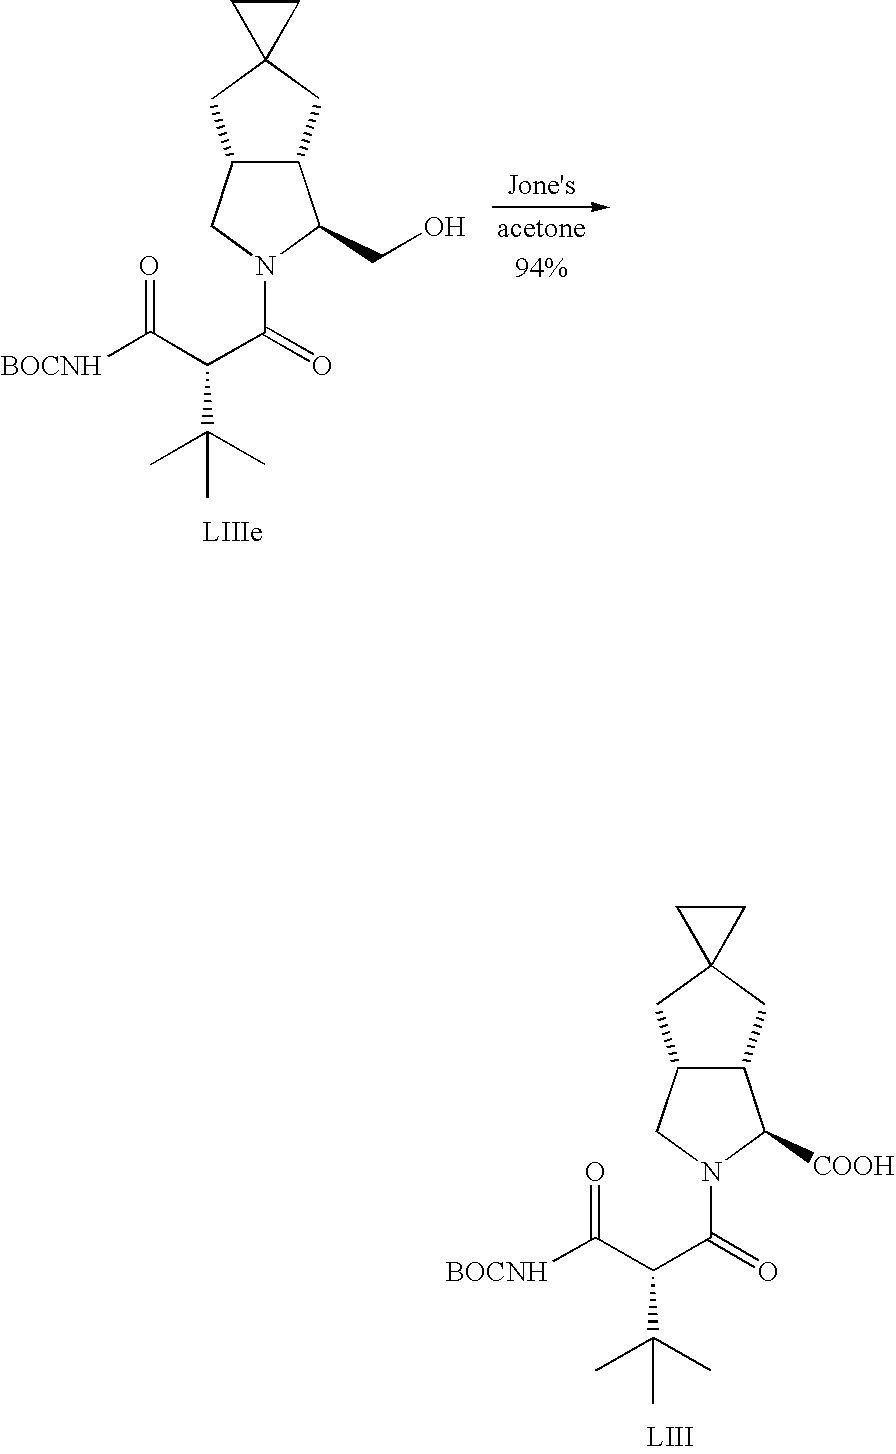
C12C(CN(C(=O)C(C([BOCNH])=O)C(C)(C)C)C1CO)CC1(C2)CC1.C12C(CN(C(=O)C(C([BOCNH])=O)C(C)(C)C)C1[COOH])CC1(C2)CC1
